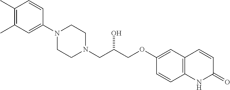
C1(C)=C(C)C=C(N2CCN(CC(COC3=CC4=C(C=C3)NC(=O)C=C4)O)CC2)C=C1
